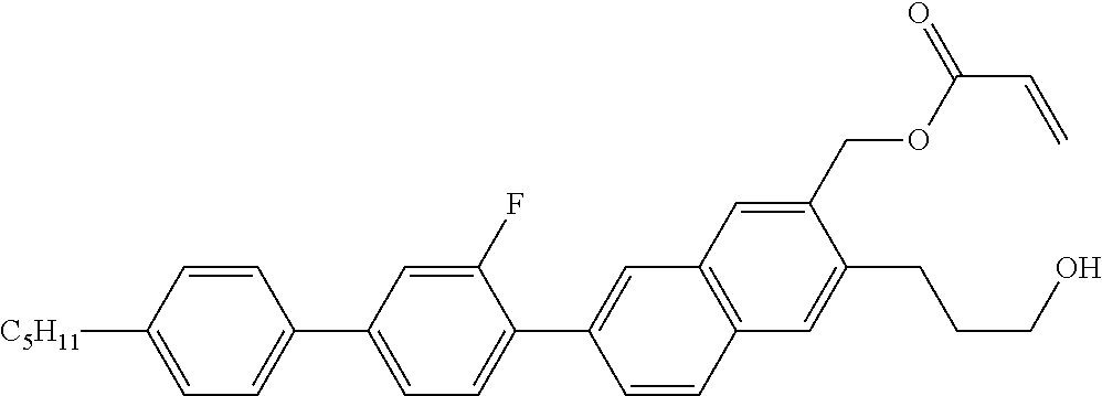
C1=CC([C5H11])=CC=C1C1=CC=C(C2=CC3=C(C=C(CCCO)C(COC(C=C)=O)=C3)C=C2)C(F)=C1
